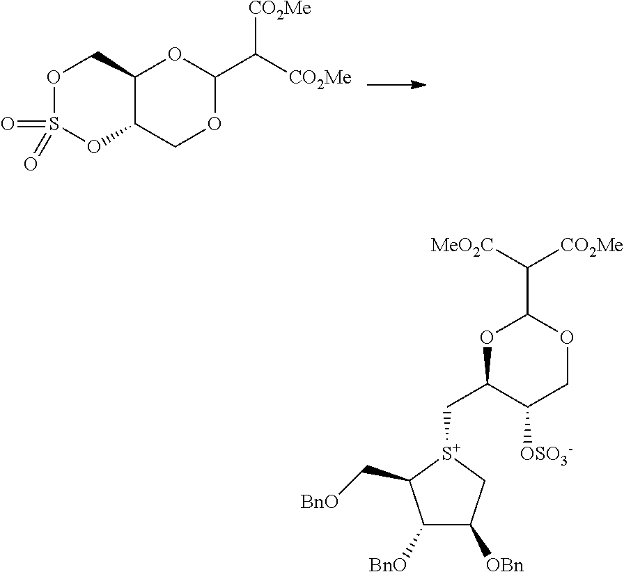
O1S(=O)(=O)OC2C(C1)OC(C([CO2Me])[CO2Me])OC2.C1([BnO])C([OBn])C[S+](CC2C([OSO3-])COC(C([MeO2C])[CO2Me])O2)C1C[BnO]
